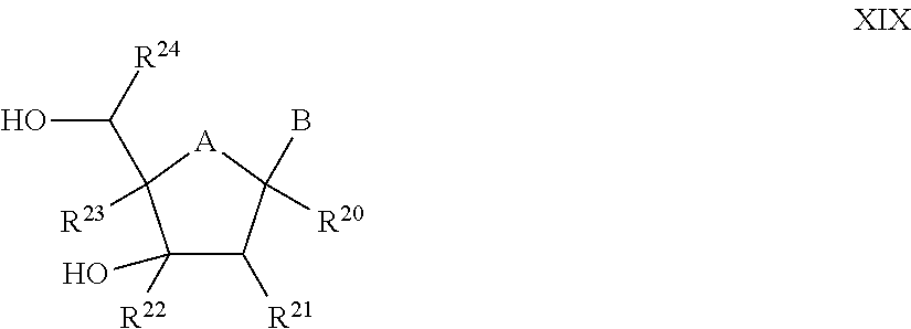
C1([R22])(O)C([R21])C(B)([R20])[A]C1(C([R24])O)[R23]
